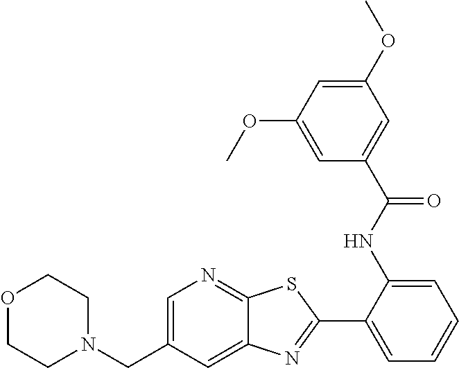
O1CCN(CC2=CN=C3C(=C2)N=C(C2=CC=CC=C2NC(C2=CC(OC)=CC(OC)=C2)=O)S3)CC1
